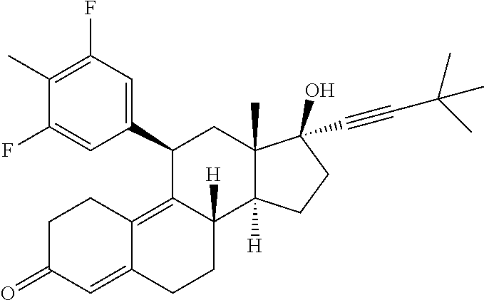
C1(C2=CC(F)=C(C)C(F)=C2)C2=C3C(=CC(=O)CC3)CCC2([H])C2([H])C(C)(C1)C(C#CC(C)(C)C)(O)CC2
